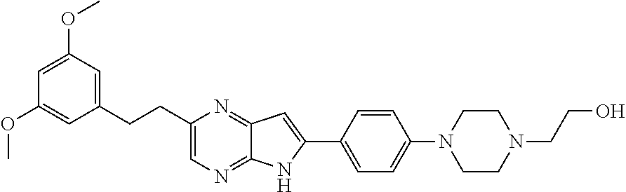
C1=C(OC)C=C(CCC2=CN=C3C(=N2)C=C(C2=CC=C(N4CCN(CCO)CC4)C=C2)N3)C=C1OC
